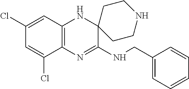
C12=C(N=C(NCC3=CC=CC=C3)C3(N1)CCNCC3)C(Cl)=CC(Cl)=C2
